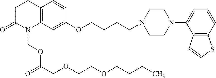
C12=C(C=C(OCCCCN3CCN(C4=CC=CC5=C4C=CS5)CC3)C=C1)N(COC(=O)COCCOCCCC)C(=O)CC2
